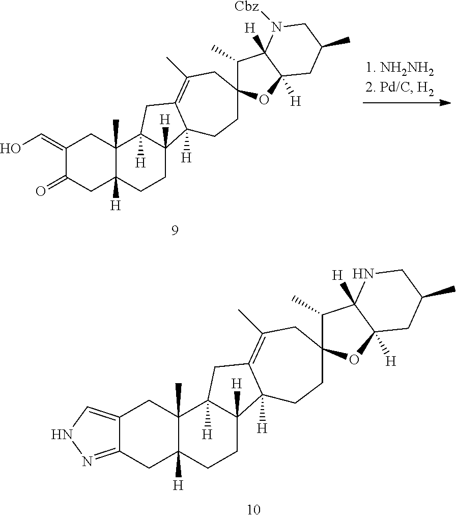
C1(=CO)C(=O)CC2([H])C(C)(C1)C1([H])C([H])(CC2)C2([H])C(=C(C)CC3(C(C)C4([H])C([H])(O3)CC(C)CN4[Cbz])CC2)C1.C12=CNN=C1CC1([H])C(C)(C2)C2([H])C([H])(CC1)C1([H])C(=C(C)CC3(C(C)C4([H])C([H])(O3)CC(C)CN4)CC1)C2
